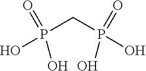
P(CP(O)(=O)O)(=O)(O)O
